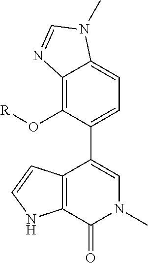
C12=C(O[R])C(C3=CN(C)C(=O)C4=C3C=CN4)=CC=C1N(C)C=N2
